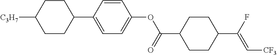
C1CC(C2=CC=C(OC(C3CCC(C(F)=C[CF3])CC3)=O)C=C2)CCC1[C3H7]
